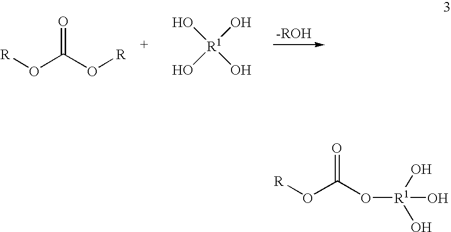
[R]OC(O[R])=O.[R1](O)(O)(O)O.O(C(O[R])=O)[R1](O)(O)O
